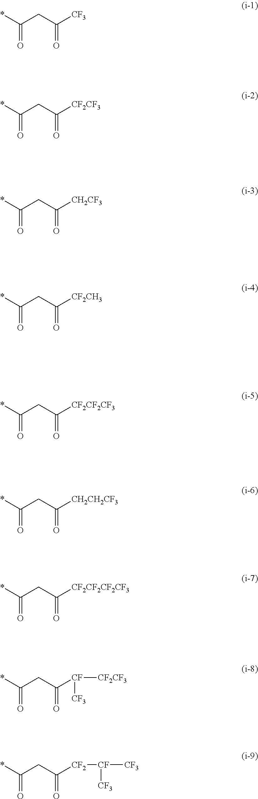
*C(CC([CF3])=O)=O.*C(CC([CF2CF3])=O)=O.*C(CC([CH2CF3])=O)=O.*C(CC([CF2CH3])=O)=O.*C(CC([CF2CF2CF3])=O)=O.*C(CC([CH2CH2CF3])=O)=O.*C(CC([CF2CF2CF2CF3])=O)=O.*C(CC([CF]([CF3])[CF2CF3])=O)=O.*C(CC([CF2][CF]([CF3])[CF3])=O)=O
